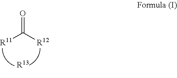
O=C([R12])[R11].[R13]
